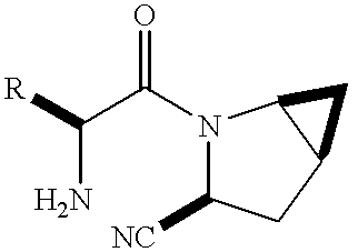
C(N)(C(N1C([NC])CC2C1C2)=O)[R]
